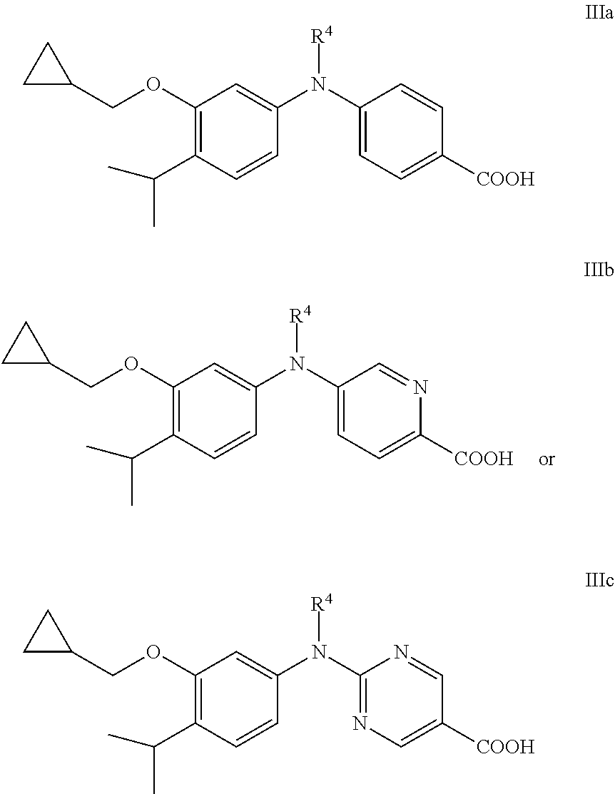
C1(OCC2CC2)=C(C(C)C)C=CC(N(C2=CC=C([COOH])N=C2)[R4])=C1.C1(OCC2CC2)=C(C(C)C)C=CC(N(C2=CC=C([COOH])C=C2)[R4])=C1.C1(OCC2CC2)=C(C(C)C)C=CC(N(C2=NC=C([COOH])C=N2)[R4])=C1
